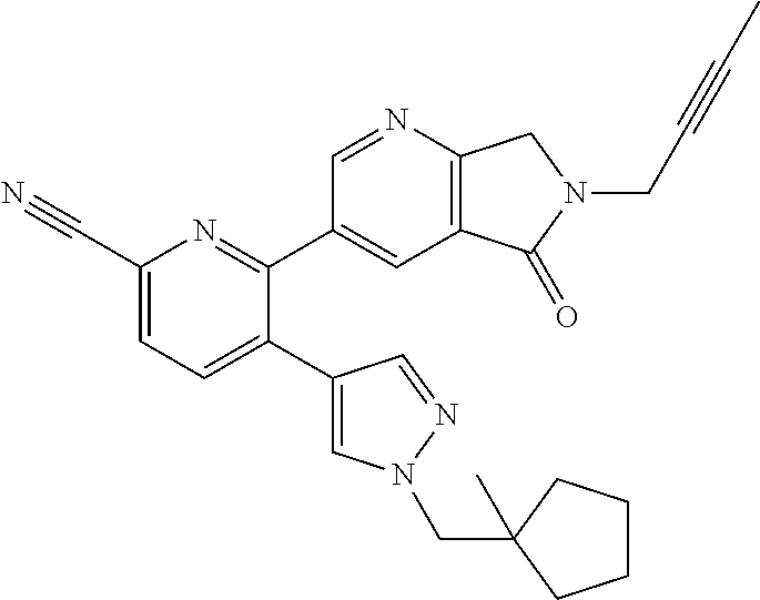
C1(C#N)=CC=C(C2=CN(CC3(C)CCCC3)N=C2)C(C2=CC3=C(N=C2)CN(CC#CC)C3=O)=N1
